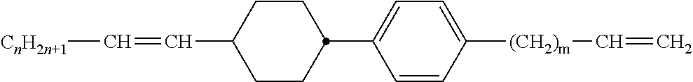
C1=CC([(CH2)m]C=C)=CC=C1C1CCC(C=C[CnH2n+1])CC1
